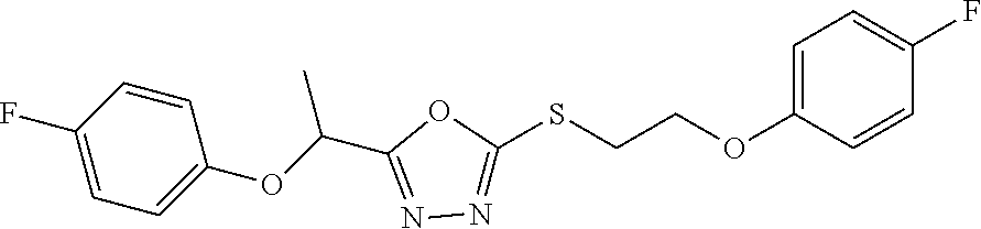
C1=CC(F)=CC=C1OC(C1=NN=C(SCCOC2=CC=C(F)C=C2)O1)C
